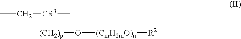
CC[CR3]([(CH2)p]O[(CmH2mO)n][R2])C
